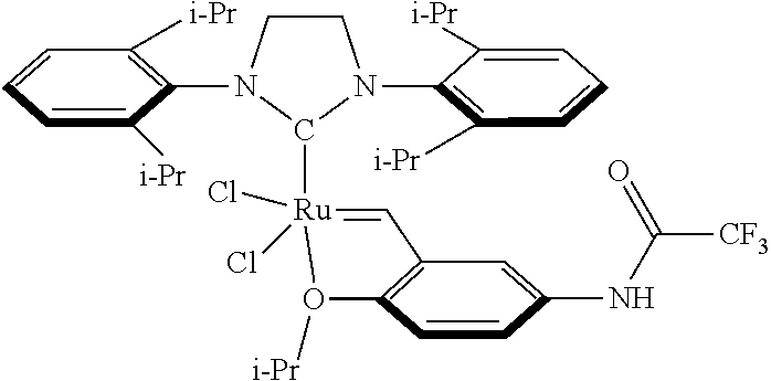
C1CN(C2=C([i-Pr])C=CC=C2[i-Pr])C([Ru]2(Cl)(Cl)=CC3=C(C=CC(NC([CF3])=O)=C3)O2[i-Pr])N1C1=C([i-Pr])C=CC=C1[i-Pr]
